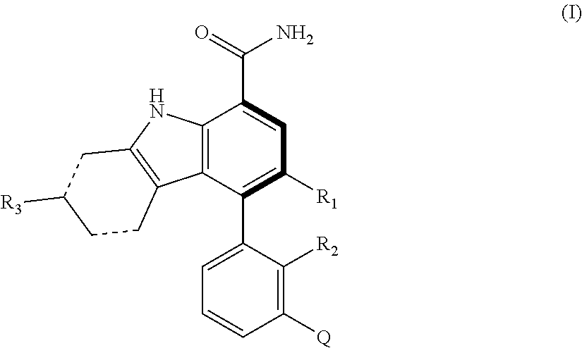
C12=C(C(C3=CC=CC([Q])=C3[R2])=C([R1])C=C1C(=O)N)C1=C(N2)CC([R3])CC1
